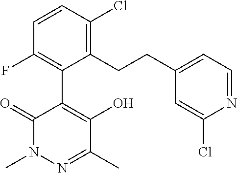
CN1N=C(C)C(O)=C(C2=C(F)C=CC(Cl)=C2CCC2=CC=NC(Cl)=C2)C1=O
